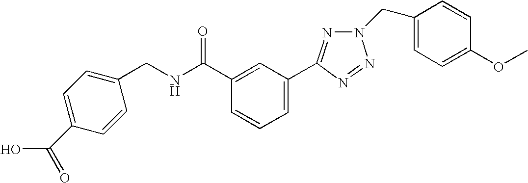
C1=CC(CNC(C2=CC(C3=NN(CC4=CC=C(OC)C=C4)N=N3)=CC=C2)=O)=CC=C1C(O)=O
